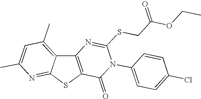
C12=C(SC3=NC(C)=CC(C)=C13)C(=O)N(C1=CC=C(Cl)C=C1)C(SCC(OCC)=O)=N2
